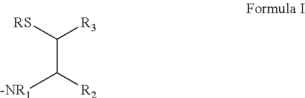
C(C([R2])[-NR1])([RS])[R3]
